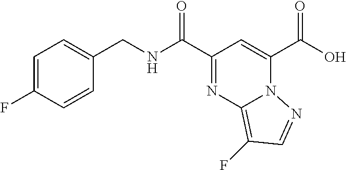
OC(C1=CC(C(NCC2=CC=C(F)C=C2)=O)=NC2=C(F)C=NN12)=O
